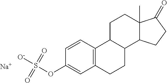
C1=CC2=C(C=C1OS([O-])(=O)=O)CCC1C2CCC2(C)C1CCC2=O.[Na]
